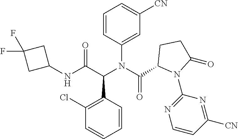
C1=CC(N(C(C2N(C3=NC=CC([CN])=N3)C(=O)CC2)=O)C(C(NC2CC(F)(F)C2)=O)C2=C(Cl)C=CC=C2)=CC([CN])=C1
